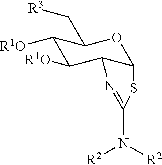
C1([R1O])C([R1O])C2C(OC1C[R3])SC(N([R2])[R2])=N2
